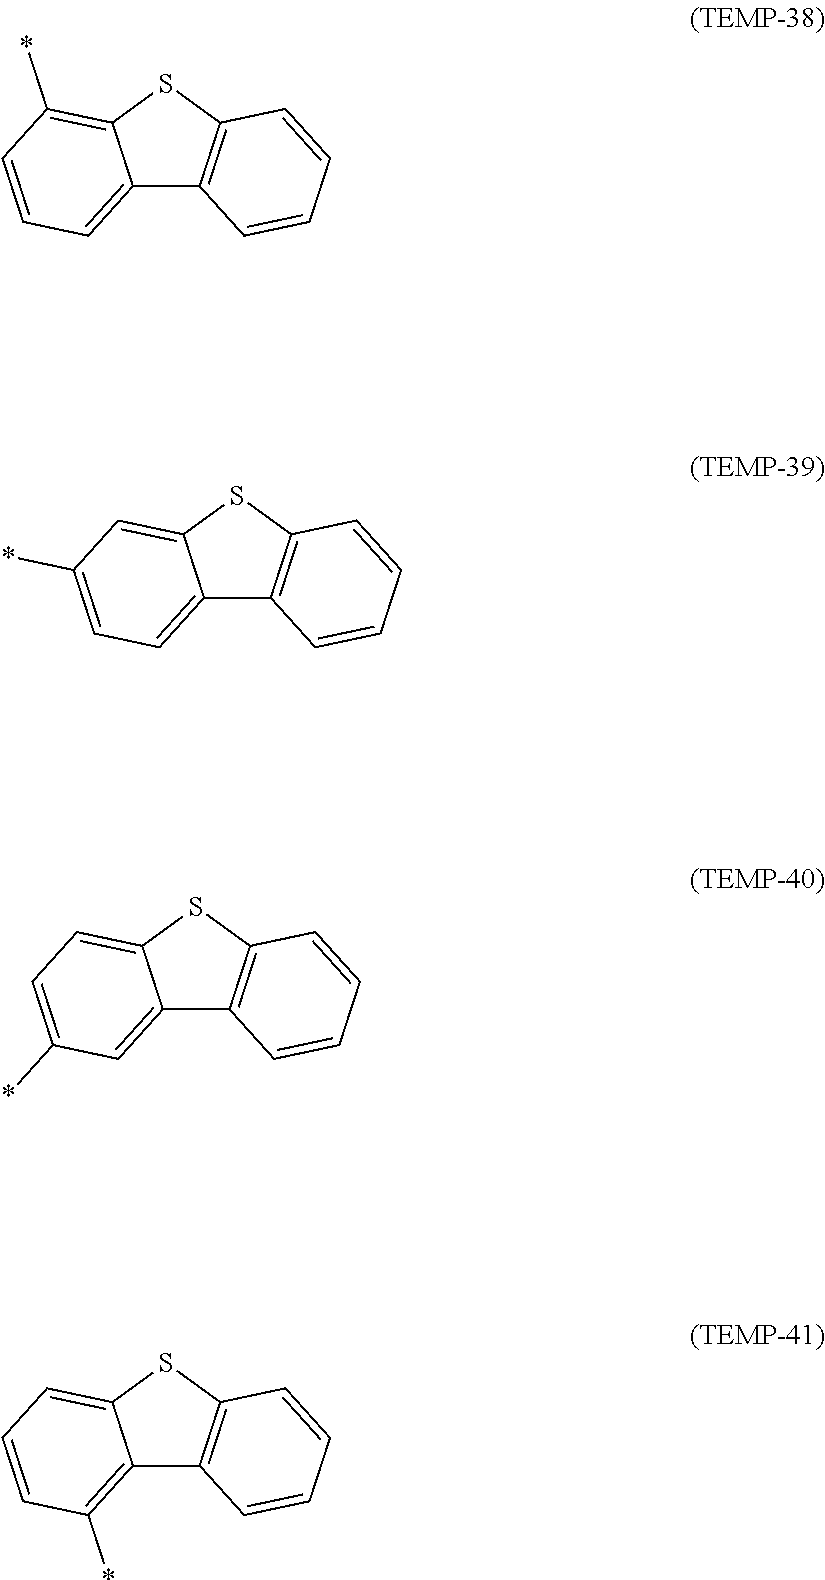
C12=CC=CC(*)=C1SC1=C2C=CC=C1.C12=CC=C(*)C=C1SC1=C2C=CC=C1.C12=CC(*)=CC=C1SC1=C2C=CC=C1.C12=C(*)C=CC=C1SC1=C2C=CC=C1
